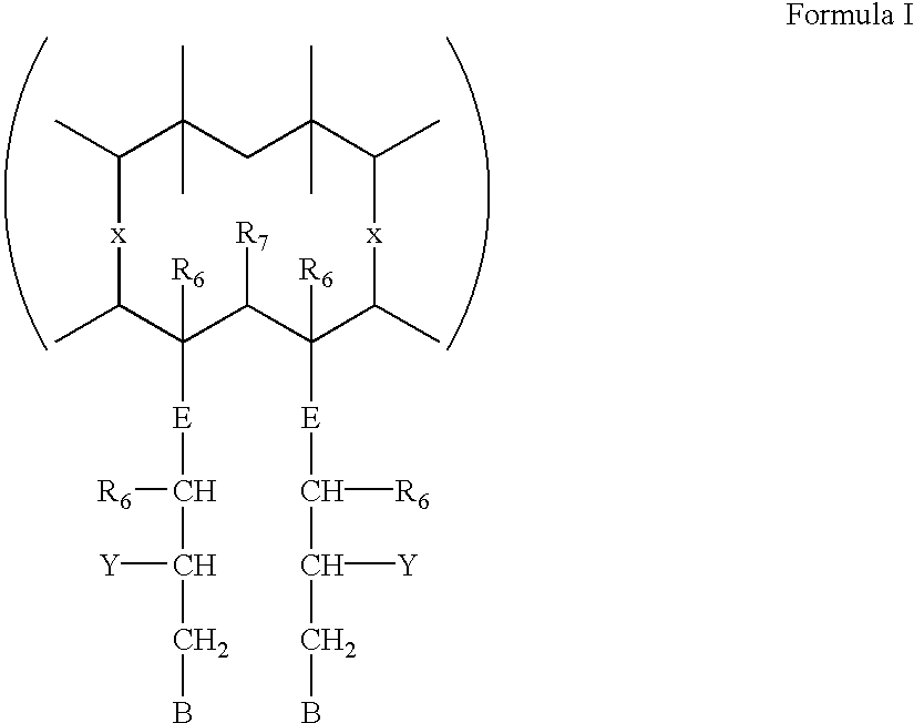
CC1[x]C(C)C([R6])([E]C(C(CB)[Y])[R6])C([R7])C([R6])([E]C(C(CB)[Y])[R6])C(C)[x]C(C)C(C)(C)CC1(C)C
